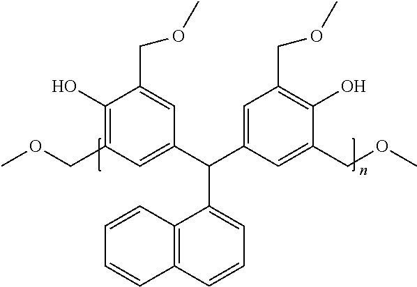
C1(O)=C(COC)C=C(C(C2=CC(COC)=C(O)C(COC)=C2)C2=CC=CC3=C2C=CC=C3)C=C1COC
